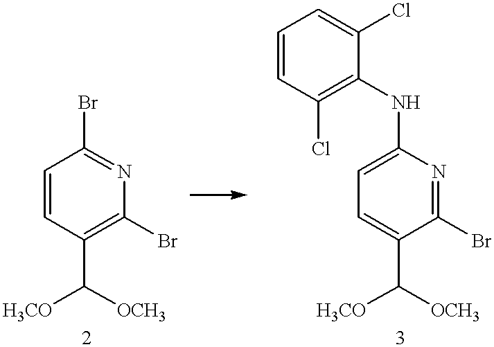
C1=C(NC2=C(Cl)C=CC=C2Cl)N=C(Br)C(C([H3CO])[OCH3])=C1.C1=CC(C([H3CO])[OCH3])=C(Br)N=C1Br
